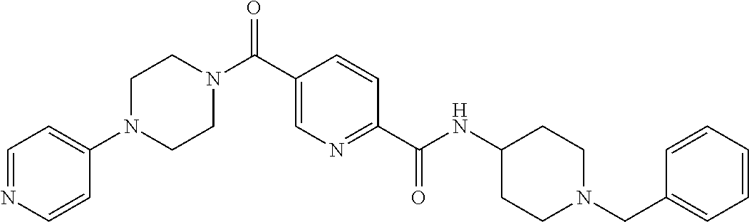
C1(N2CCN(C(C3=CN=C(C(NC4CCN(CC5=CC=CC=C5)CC4)=O)C=C3)=O)CC2)=CC=NC=C1
